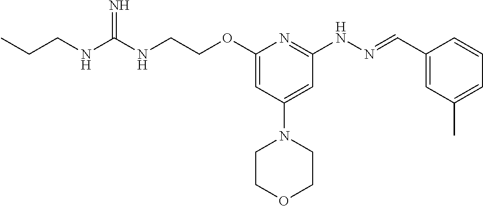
N(C(NCCC)=N)CCOC1=CC(N2CCOCC2)=CC(NN=CC2=CC(C)=CC=C2)=N1
